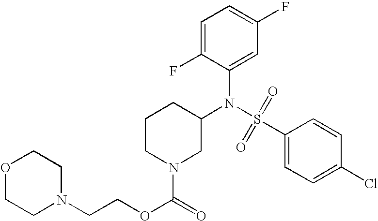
C1=C(F)C(N(S(C2=CC=C(Cl)C=C2)(=O)=O)C2CCCN(C(=O)OCCN3CCOCC3)C2)=CC(F)=C1
